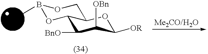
B1(C)OC2C(CO1)OC([OR])C([OBn])C2[BnO]
